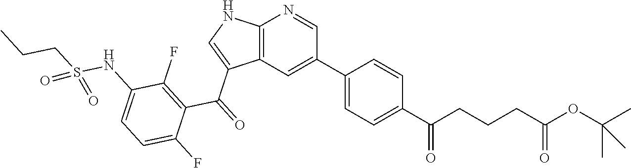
C12=C(NC=C1C(C1=C(F)C(NS(CCC)(=O)=O)=CC=C1F)=O)N=CC(C1=CC=C(C(CCCC(OC(C)(C)C)=O)=O)C=C1)=C2
